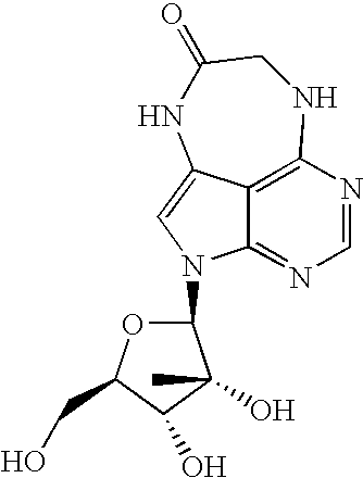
C1(N2C3=NC=NC4=C3C(=C2)NC(=O)CN4)OC(CO)C(O)C1(O)C
